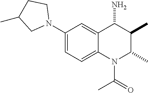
C1(N2CCC(C)C2)=CC=C2C(=C1)C(N)C(C)C(C)N2C(C)=O
